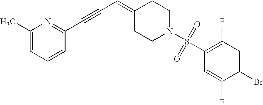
C1(C)=CC=CC(C#CC=C2CCN(S(=O)(=O)C3=C(F)C=C(Br)C(F)=C3)CC2)=N1
